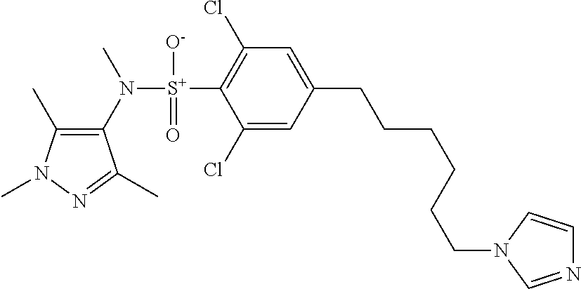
C1(C)=C(N([S+](C2=C(Cl)C=C(CCCCCCN3C=CN=C3)C=C2Cl)([O-])=O)C)C(C)=NN1C
